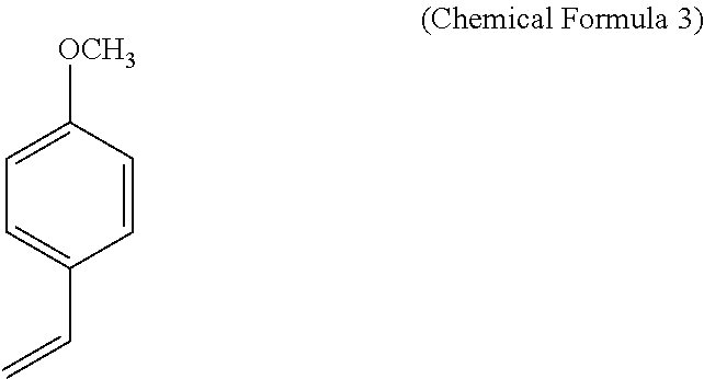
C1=C([OCH3])C=CC(C=C)=C1
